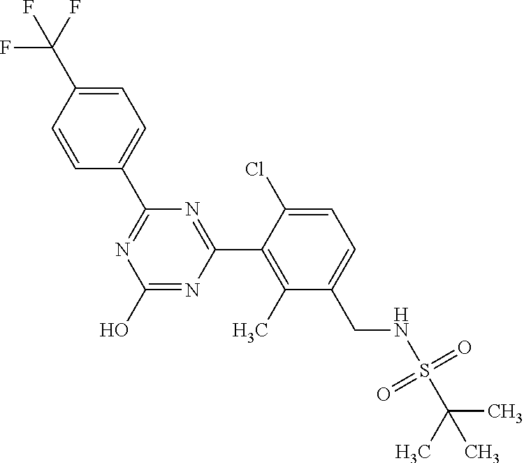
N1=C(C2=CC=C(C(F)(F)F)C=C2)N=C(C2=C(C)C(CNS(C(C)(C)C)(=O)=O)=CC=C2Cl)N=C1O
